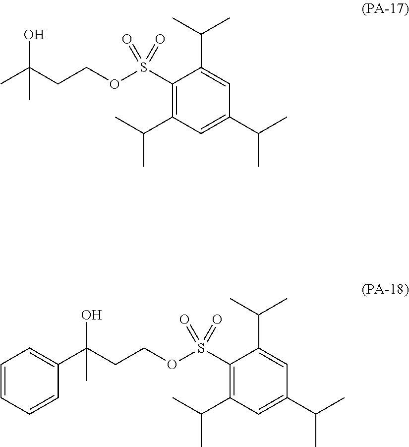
OC(CCOS(C1=C(C(C)C)C=C(C(C)C)C=C1C(C)C)(=O)=O)(C)C.OC(CCOS(C1=C(C(C)C)C=C(C(C)C)C=C1C(C)C)(=O)=O)(C1=CC=CC=C1)C
